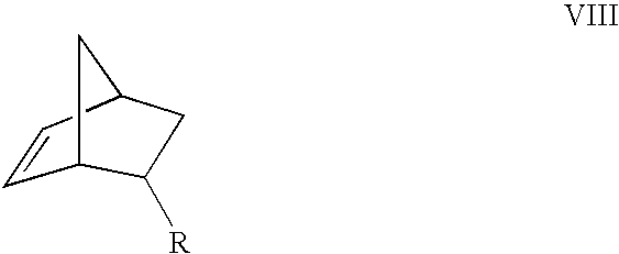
C1=CC2CC1C([R])C2
